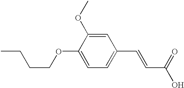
CCCCOC1=CC=C(C=CC(O)=O)C=C1OC
